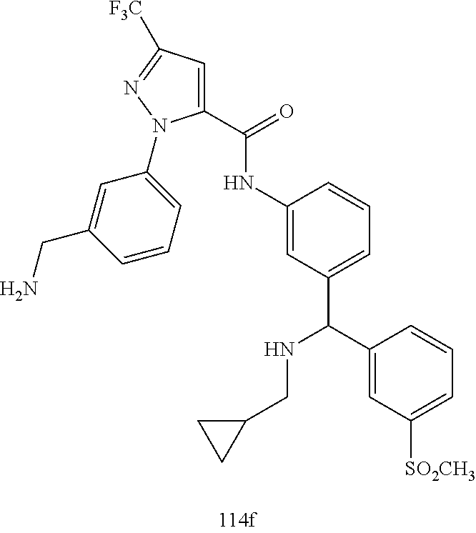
C1(C(=O)NC2=CC(C(NCC3CC3)C3=CC([SO2CH3])=CC=C3)=CC=C2)=CC([F3C])=NN1C1=CC=CC(CN)=C1
